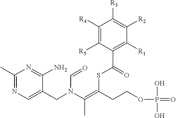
C1(C)=NC=C(CN(C=O)C(=C(SC(C2=C([R1])C([R2])=C([R3])C([R4])=C2[R5])=O)CCOP(O)(O)=O)C)C(N)=N1
